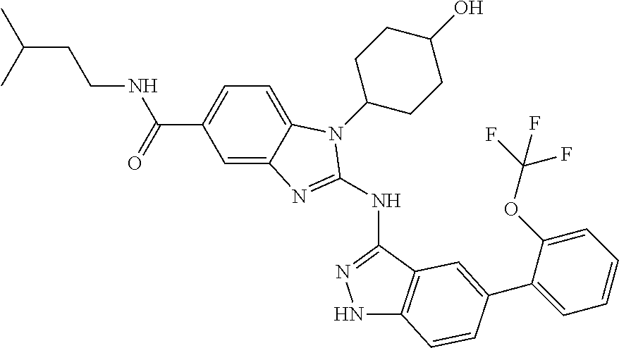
C(CCNC(C1=CC=C2C(=C1)N=C(NC1=NNC3=C1C=C(C1=CC=CC=C1OC(F)(F)F)C=C3)N2C1CCC(O)CC1)=O)(C)C
